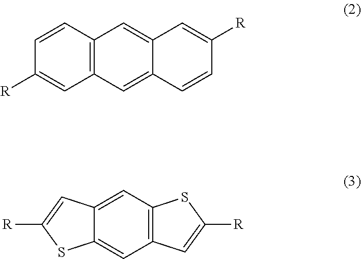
C1=CC2=C(C=C1[R])C=C1C(=C2)C=C([R])C=C1.C12=CC3=C(C=C1SC([R])=C2)C=C([R])S3
